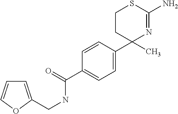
C1=CC(C2(C)N=C(N)SCC2)=CC=C1C(=O)NCC1=CC=CO1
